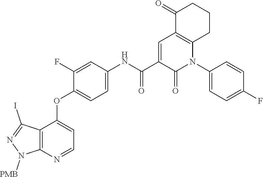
C12=C(N=CC=C1OC1=CC=C(NC(C3=CC4=C(N(C5=CC=C(F)C=C5)C3=O)CCCC4=O)=O)C=C1F)N([PMB])N=C2I
